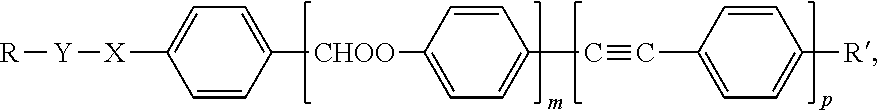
[R][Y][X]C1=CC=C([CHOO]C2=CC=C(C#CC3=CC=C([R])C=C3)C=C2)C=C1
